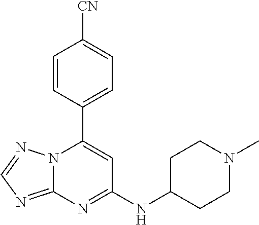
C12=NC=NN1C(C1=CC=C([CN])C=C1)=CC(NC1CCN(C)CC1)=N2
